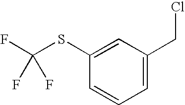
C1(SC(F)(F)F)=CC(CCl)=CC=C1
